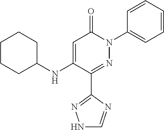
C1(C2=NN(C3=CC=CC=C3)C(=O)C=C2NC2CCCCC2)=NNC=N1
